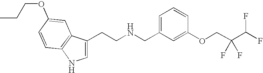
C1=C(CCNCC2=CC=CC(OCC(C(F)F)(F)F)=C2)C2=C(N1)C=CC(OCCC)=C2
